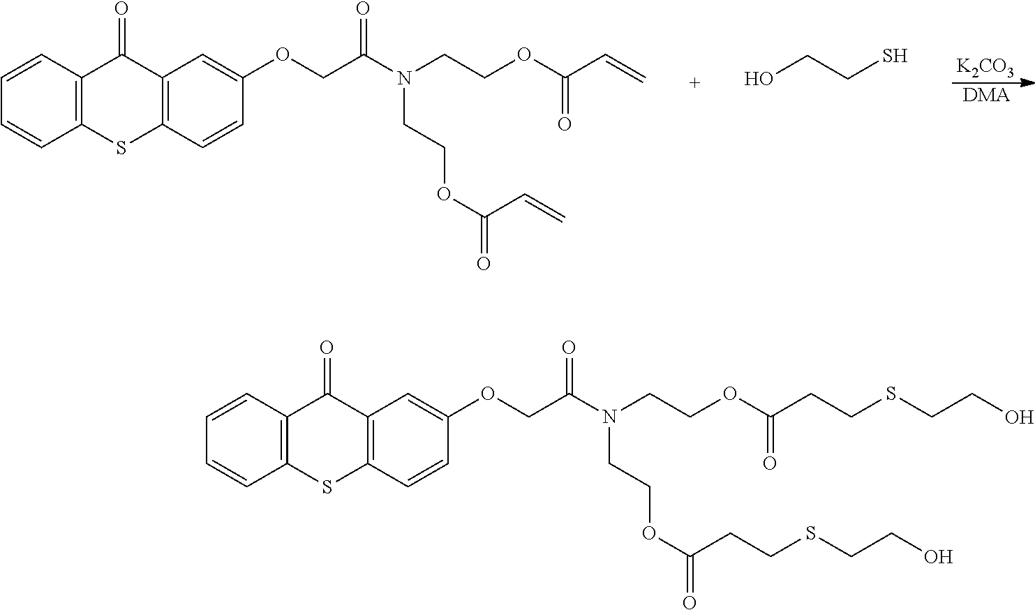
[K2CO3].[DMA].C12=C(C=CC=C1)C(=O)C1=C(S2)C=CC(OCC(N(CCOC(C=C)=O)CCOC(=O)C=C)=O)=C1.OCCS.C12=C(C=CC=C1)C(=O)C1=C(S2)C=CC(OCC(N(CCOC(CCSCCO)=O)CCOC(=O)CCSCCO)=O)=C1
